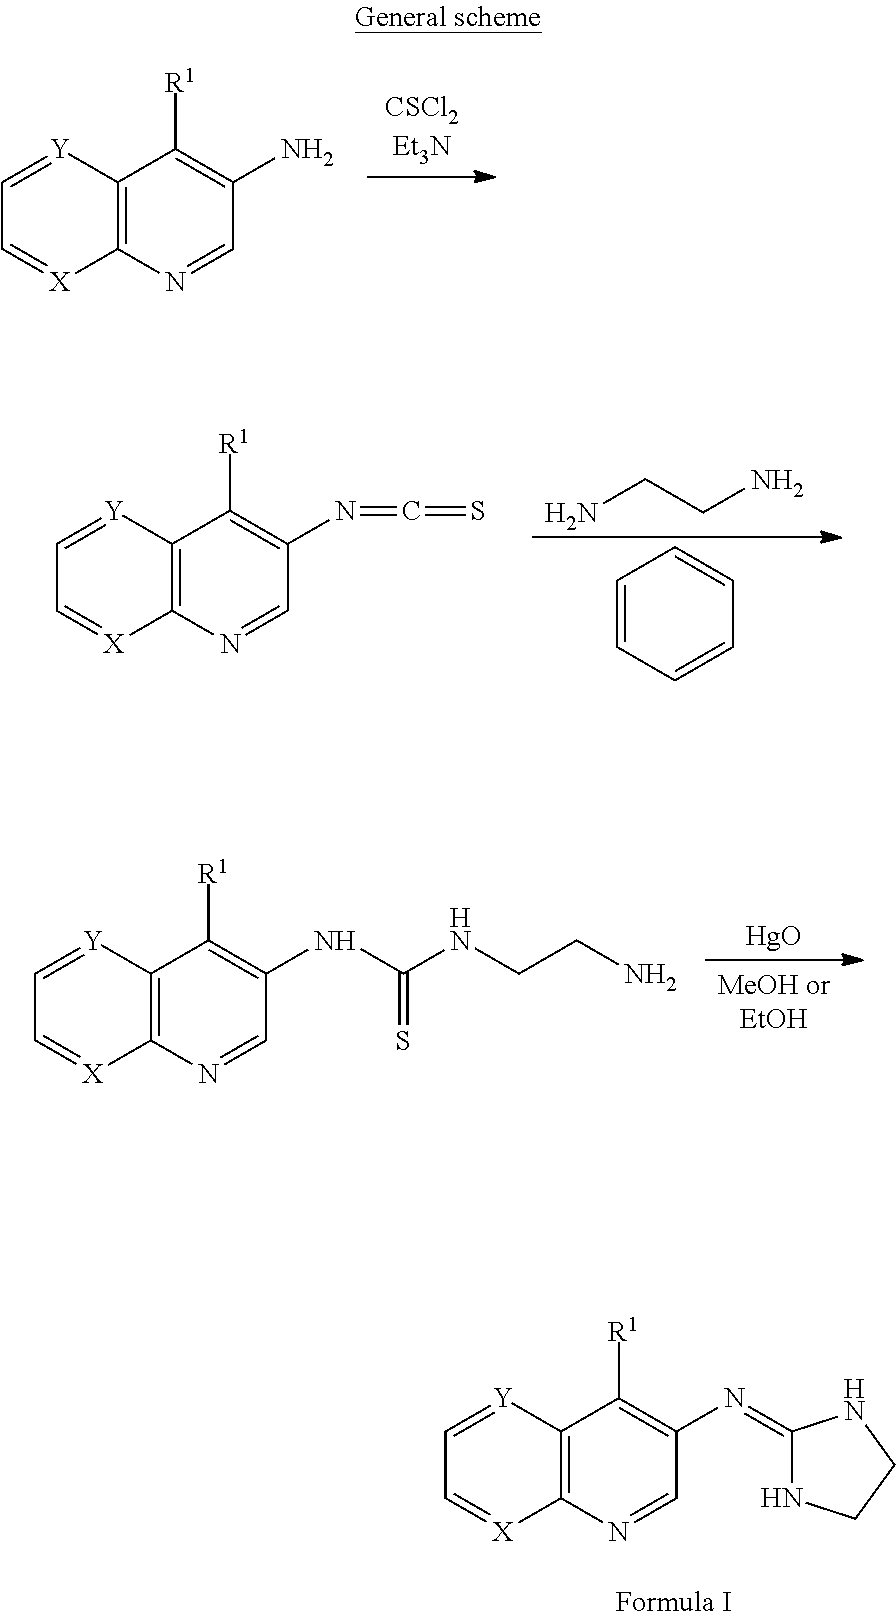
C12=C(N=CC(N)=C1[R1])[X]=CC=[Y]2.C12=C(N=CC(N=C=S)=C1[R1])[X]=CC=[Y]2.NCCN.C1=CC=CC=C1.C12=C(N=CC(NC(NCCN)=S)=C1[R1])[X]=CC=[Y]2.[HgO].C12=C(N=CC(N=C3NCCN3)=C1[R1])[X]=CC=[Y]2
